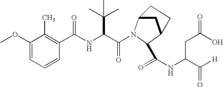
C1(OC)=CC=CC(C(NC(C(=O)N2C3CC(C2C(NC(C([H])=O)CC(O)=O)=O)CC3)C(C)(C)C)=O)=C1C
